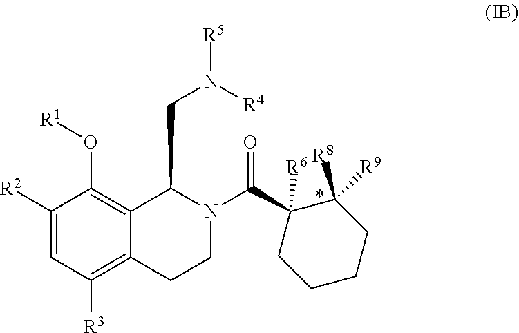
C1([R2])=CC([R3])=C2C(=C1O[R1])C(CN([R4])[R5])N(C(C1([R6])CCCCC1([R8])[R9])=O)CC2
